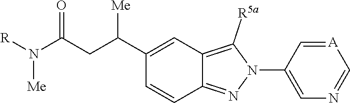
C1=C(C(CC(N([R])[Me])=O)[Me])C=CC2=NN(C3=CN=C[A]=C3)C([R5a])=C12
